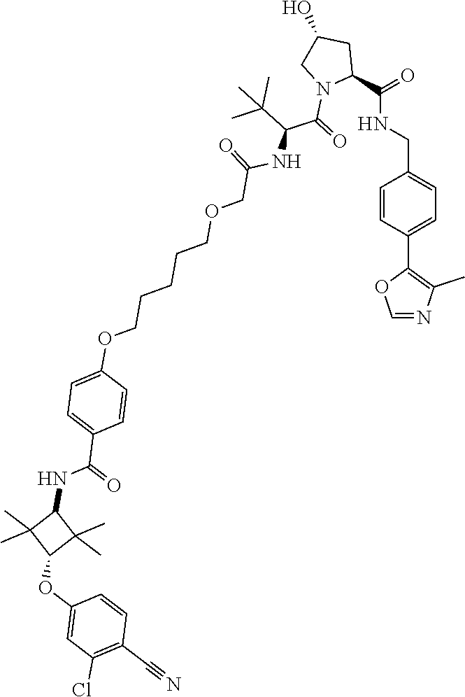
C1=CC(C2=C(C)N=CO2)=CC=C1CNC(=O)C1CC(O)CN1C(=O)C(C(C)(C)C)NC(=O)COCCCCCOC1=CC=C(C(NC2C(C)(C)C(OC3=CC(Cl)=C(C#N)C=C3)C2(C)C)=O)C=C1
